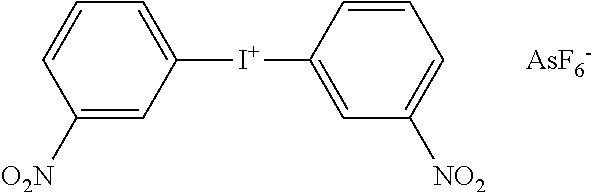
C1([O2N])=CC([I+]C2=CC([NO2])=CC=C2)=CC=C1.[AsF6-]
